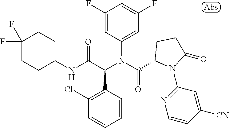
C1(NC(C(N(C(=O)C2N(C3=NC=CC([CN])=C3)C(=O)CC2)C2=CC(F)=CC(F)=C2)C2=C(Cl)C=CC=C2)=O)CCC(F)(F)CC1
